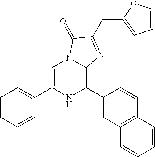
C1=C(C2=CC=CC=C2)NC(C2=CC3=C(C=C2)C=CC=C3)=C2N1C(=O)C(CC1=CC=CO1)=N2
